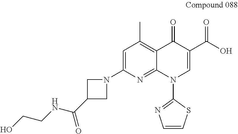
C1=C(N2CC(C(NCCO)=O)C2)N=C2C(=C1C)C(=O)C(C(O)=O)=CN2C1=NC=CS1
